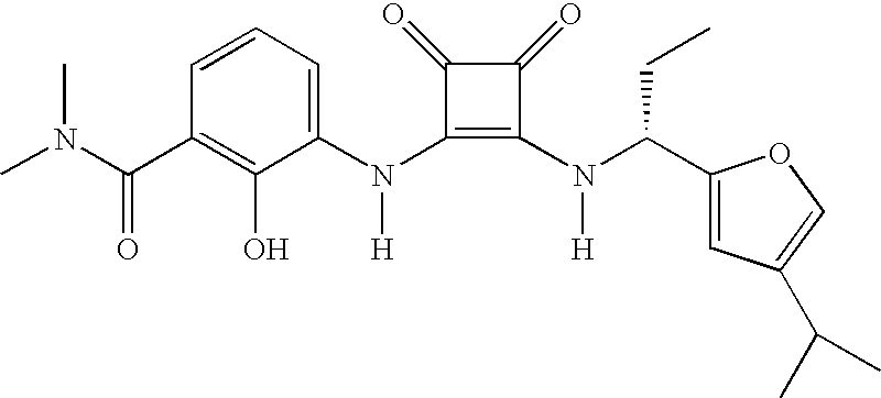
N(C1=C(N(C2=CC=CC(C(N(C)C)=O)=C2O)[H])C(=O)C1=O)([H])C(C1=CC(C(C)C)=CO1)CC
